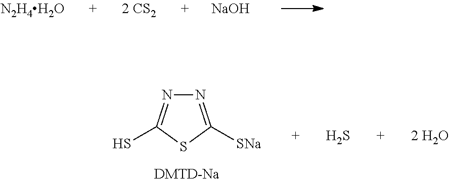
[NaOH].[N2H4H2O].[2 CS2].S.N1=C([SNa])SC(S)=N1.[DMTD-Na].[2 H2O]
